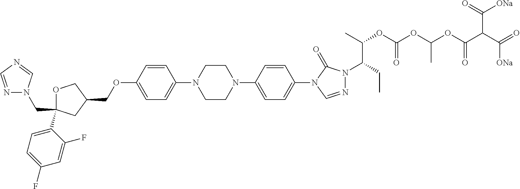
C(C1(C2=CC=C(F)C=C2F)OCC(COC2=CC=C(N3CCN(C4=CC=C(N5C=NN(C(CC)C(OC(OC(OC(C(C(=O)[ONa])C(=O)[ONa])=O)C)=O)C)C5=O)C=C4)CC3)C=C2)C1)N1N=CN=C1
